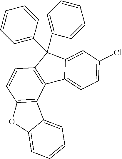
C12=C(C3=C(C=C1)OC1=CC=CC=C31)C1=CC=C(Cl)C=C1C2(C1=CC=CC=C1)C1=CC=CC=C1
